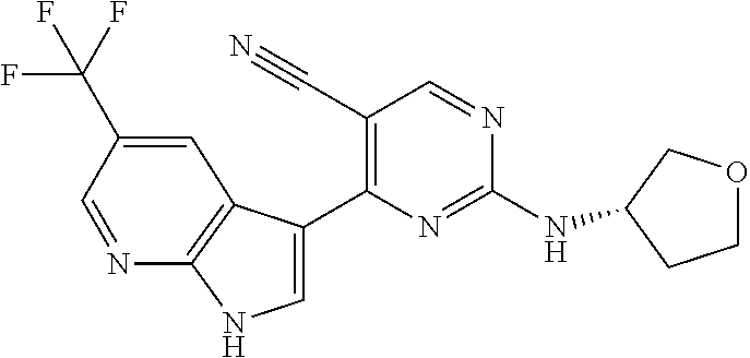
N(C1=NC(C2=CNC3=C2C=C(C(F)(F)F)C=N3)=C(C#N)C=N1)C1COCC1
